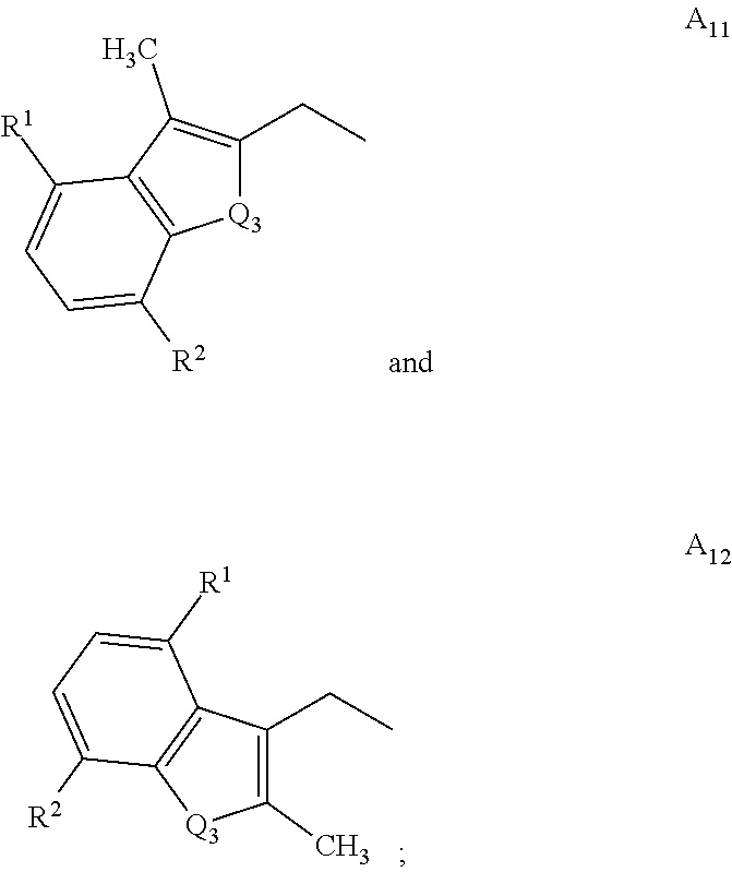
C1(CC)=C(C)[Q3]C2=C1C([R1])=CC=C2[R2].C1=C([R1])C2=C(C([R2])=C1)[Q3]C(CC)=C2C
